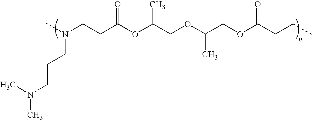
C(COC(COC(CCC)=O)C)(OC(CCN(C)CCCN(C)C)=O)C
